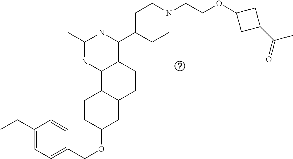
O(C1CC2C(CC1)C1C(CC2)C(C2CCN(CCOC3CC(C(=O)C)C3)CC2)NC(C)N1)CC1=CC=C(CC)C=C1
